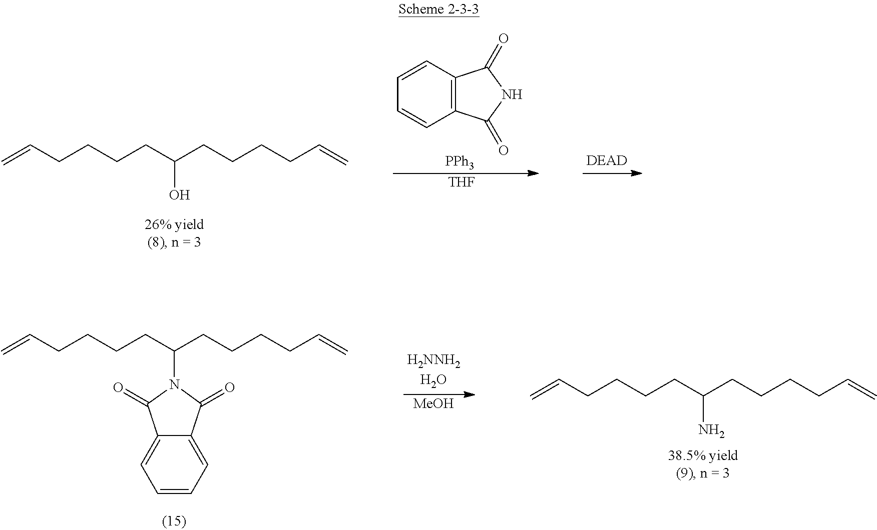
C=CCCCCC(CCCCC=C)N1C(=O)C2=CC=CC=C2C1=O.[MeOH].C=CCCCCC(CCCCC=C)N.C=CCCCCC(CCCCC=C)O.C12=C(C=CC=C1)C(=O)NC2=O.[PPh3].[THF]
